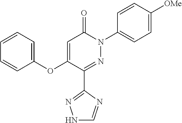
C1=C(OC2=CC=CC=C2)C(C2=NNC=N2)=NN(C2=CC=C([OMe])C=C2)C1=O
